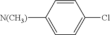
C1=CC([N(CH3)])=CC=C1Cl
